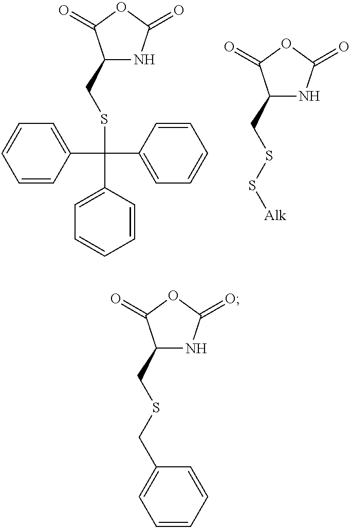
C1(CSC(C2=CC=CC=C2)(C2=CC=CC=C2)C2=CC=CC=C2)NC(=O)OC1=O.C1(CSS[Alk])NC(=O)OC1=O.C1(CSCC2=CC=CC=C2)NC(=O)OC1=O
